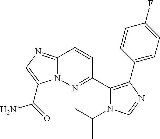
C12=NC=C(C(=O)N)N1N=C(C1=C(C3=CC=C(F)C=C3)N=CN1C(C)C)C=C2
